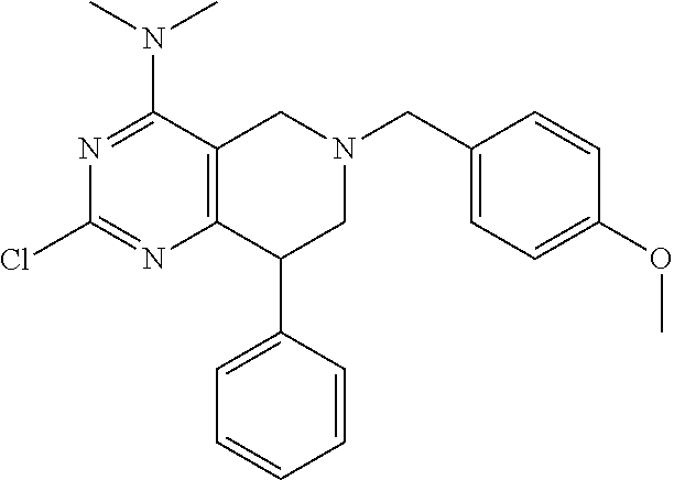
C1=CC=CC=C1C1CN(CC2=CC=C(OC)C=C2)CC2=C1N=C(Cl)N=C2N(C)C
